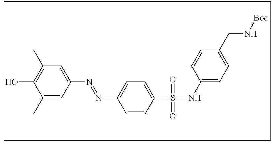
C1(C)=C(O)C(C)=CC(N=NC2=CC=C(S(=O)(=O)NC3=CC=C(CN[Boc])C=C3)C=C2)=C1
